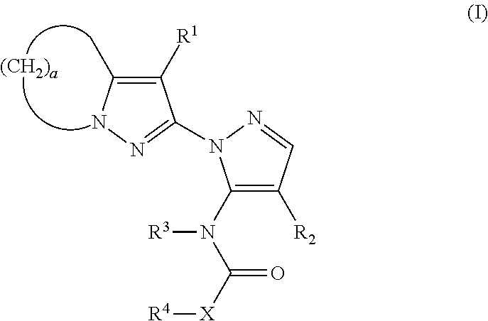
C1([R1])=C(C)NN=C1N1C(N(C([X][R4])=O)[R3])=C([R2])C=N1
